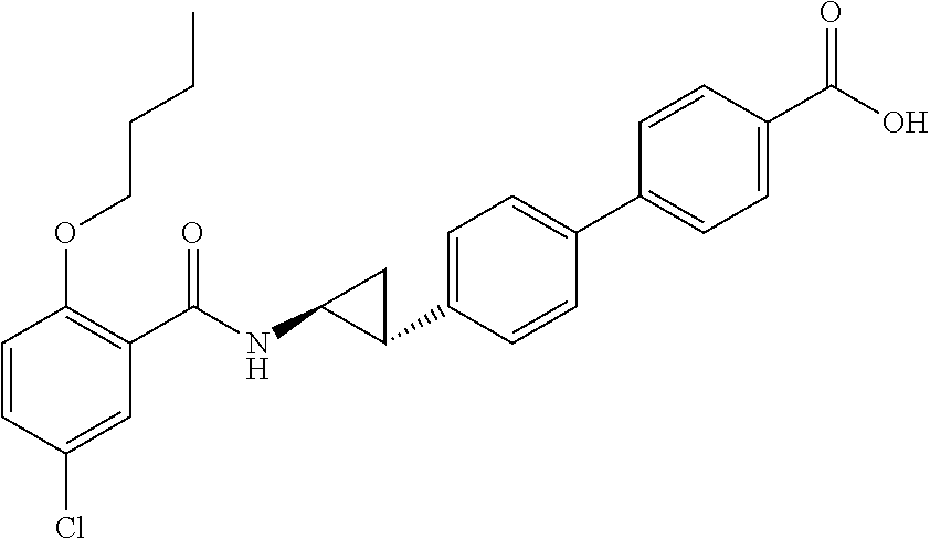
C1=CC(Cl)=CC(C(NC2C(C3=CC=C(C4=CC=C(C(O)=O)C=C4)C=C3)C2)=O)=C1OCCCC
